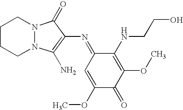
C1(OC)=CC(=NC2=C(N)N3N(C2=O)CCCC3)C(NCCO)=C(OC)C1=O
